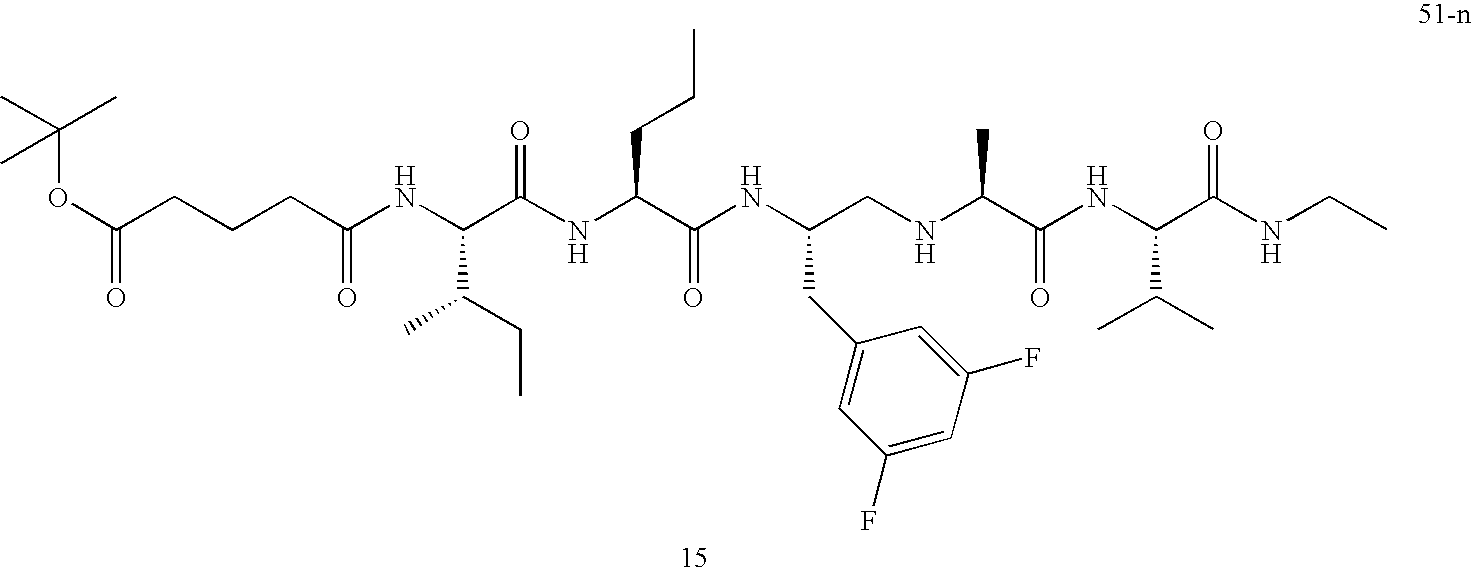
O(C(CCCC(NC(C(NC(C(NC(CNC(C(NC(C(NCC)=O)C(C)C)=O)C)CC1=CC(F)=CC(F)=C1)=O)CCC)=O)C(C)CC)=O)=O)C(C)(C)C
